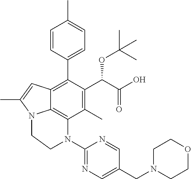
C1(C)=C(C(C(O)=O)OC(C)(C)C)C(C2=CC=C(C)C=C2)=C2C3=C1N(C1=NC=C(CN4CCOCC4)C=N1)CCN3C(C)=C2
